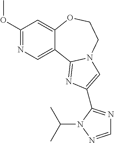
C1(OC)=NC=C2C(=C1)OCCN1C2=NC(C2=NC=NN2C(C)C)=C1
